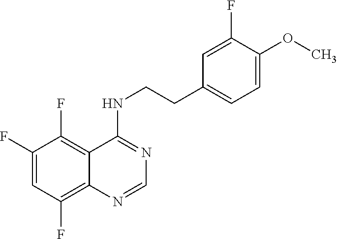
C1(F)=CC(F)=C2C(=C1F)C(NCCC1=CC=C(OC)C(F)=C1)=NC=N2
